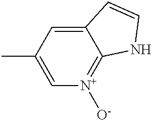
C1(C)=C[N+]([O-])=C2C(=C1)C=CN2
